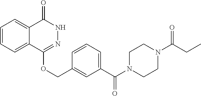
C1=CC=C2C(=C1)C(=O)NN=C2OCC1=CC(C(N2CCN(C(CC)=O)CC2)=O)=CC=C1
